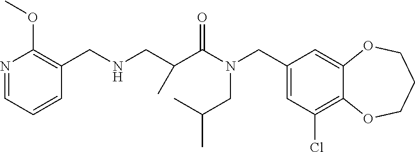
C1(CN(C(=O)C(CNCC2=C(OC)N=CC=C2)C)CC(C)C)=CC(Cl)=C2C(=C1)OCCCO2
